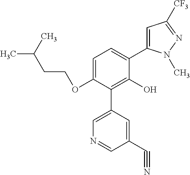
C1(OCCC(C)C)=CC=C(C2=CC([CF3])=NN2C)C(O)=C1C1=CN=CC(C#N)=C1
